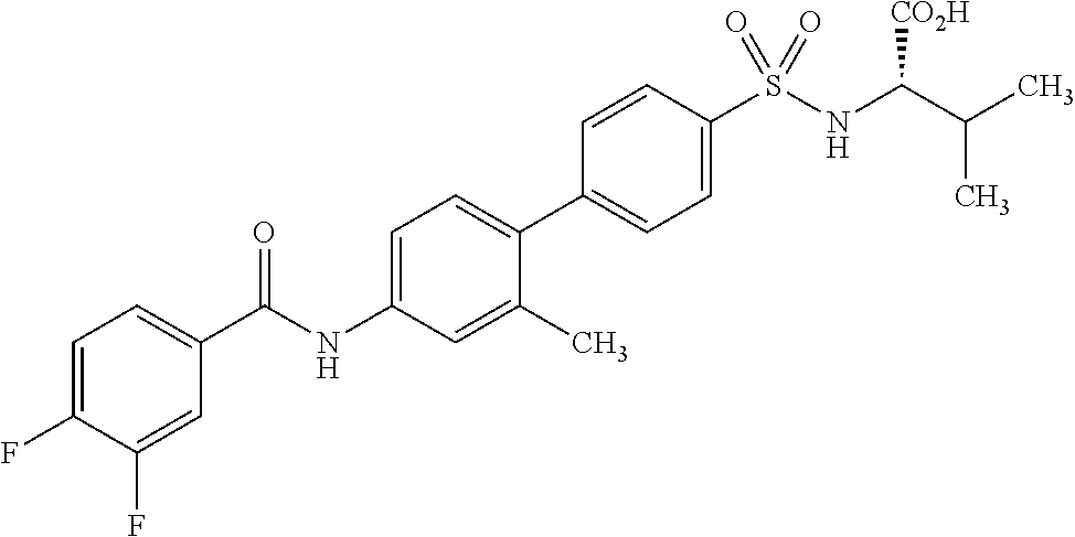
C1(C(NC2=CC=C(C3=CC=C(S(NC(C(C)C)[CO2H])(=O)=O)C=C3)C(C)=C2)=O)=CC=C(F)C(F)=C1
